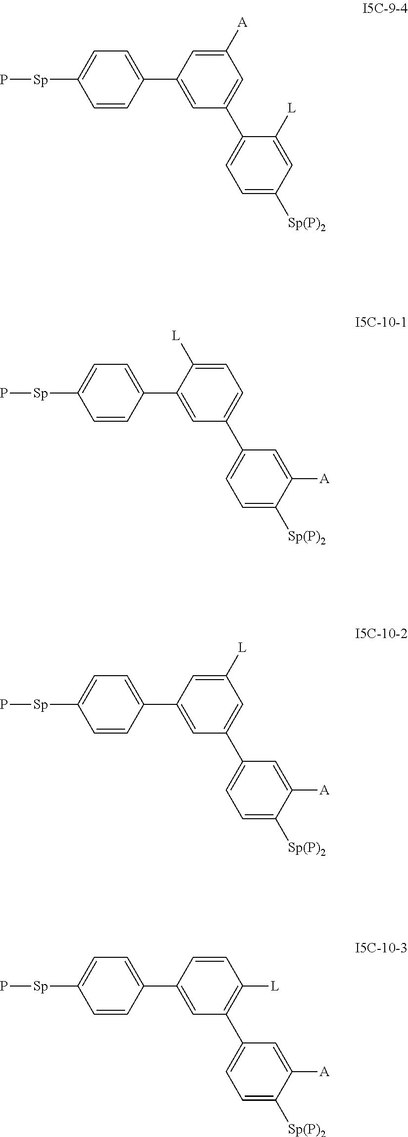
C1(C2=CC(C3=CC=C([Sp(P)2])C=C3[L])=CC([A])=C2)=CC=C([Sp]P)C=C1.C1(C2=CC(C3=CC=C([Sp(P)2])C([A])=C3)=CC=C2[L])=CC=C([Sp]P)C=C1.C1(C2=CC(C3=CC=C([Sp(P)2])C([A])=C3)=CC([L])=C2)=CC=C([Sp]P)C=C1.C1(C2=CC(C3=CC=C([Sp(P)2])C([A])=C3)=C([L])C=C2)=CC=C([Sp]P)C=C1
